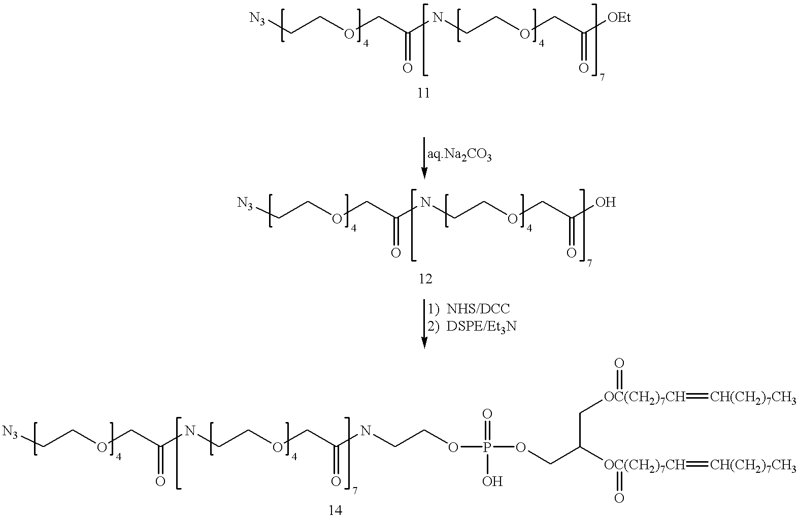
[N3]CCOCC(=O)NCCOCC(O)=O.C(COCC(=O)NCCOCC(NCCOP(=O)(OCC([OC(CH2)7CH](=O)=[CH(CH2)7CH3])C[OC(CH2)7CH](=O)=[CH(CH2)7CH3])O)=O)[N3].C(COCC(=O)NCCOCC([OEt])=O)[N3]
